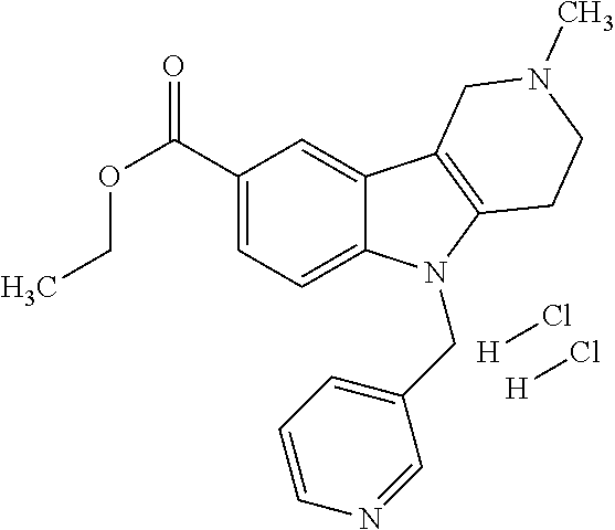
C1(C(OCC)=O)=CC=C2C(=C1)C1=C(N2CC2=CC=CN=C2)CCN(C)C1.[H]Cl.[H]Cl
